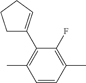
C1=CC(C)=C(C2=CCCC2)C(F)=C1C
